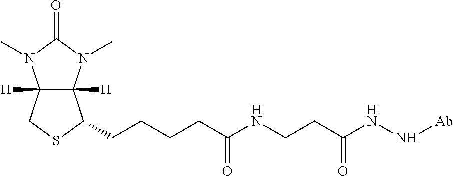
C12([H])C([H])(N(C)C(=O)N1C)C(CCCCC(NCCC(NN[Ab])=O)=O)SC2
